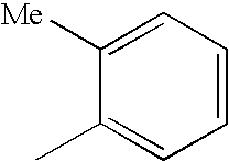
C1([Me])=CC=CC=C1C
